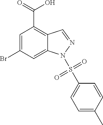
BrC1=CC(C(=O)O)=C2C=NN(S(=O)(=O)C3=CC=C(C)C=C3)C2=C1
